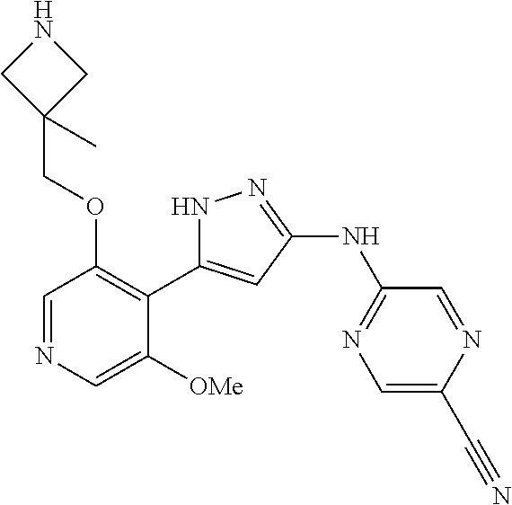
C1=NC=C([OMe])C(C2=CC(NC3=NC=C(C#N)N=C3)=NN2)=C1OCC1(C)CNC1
